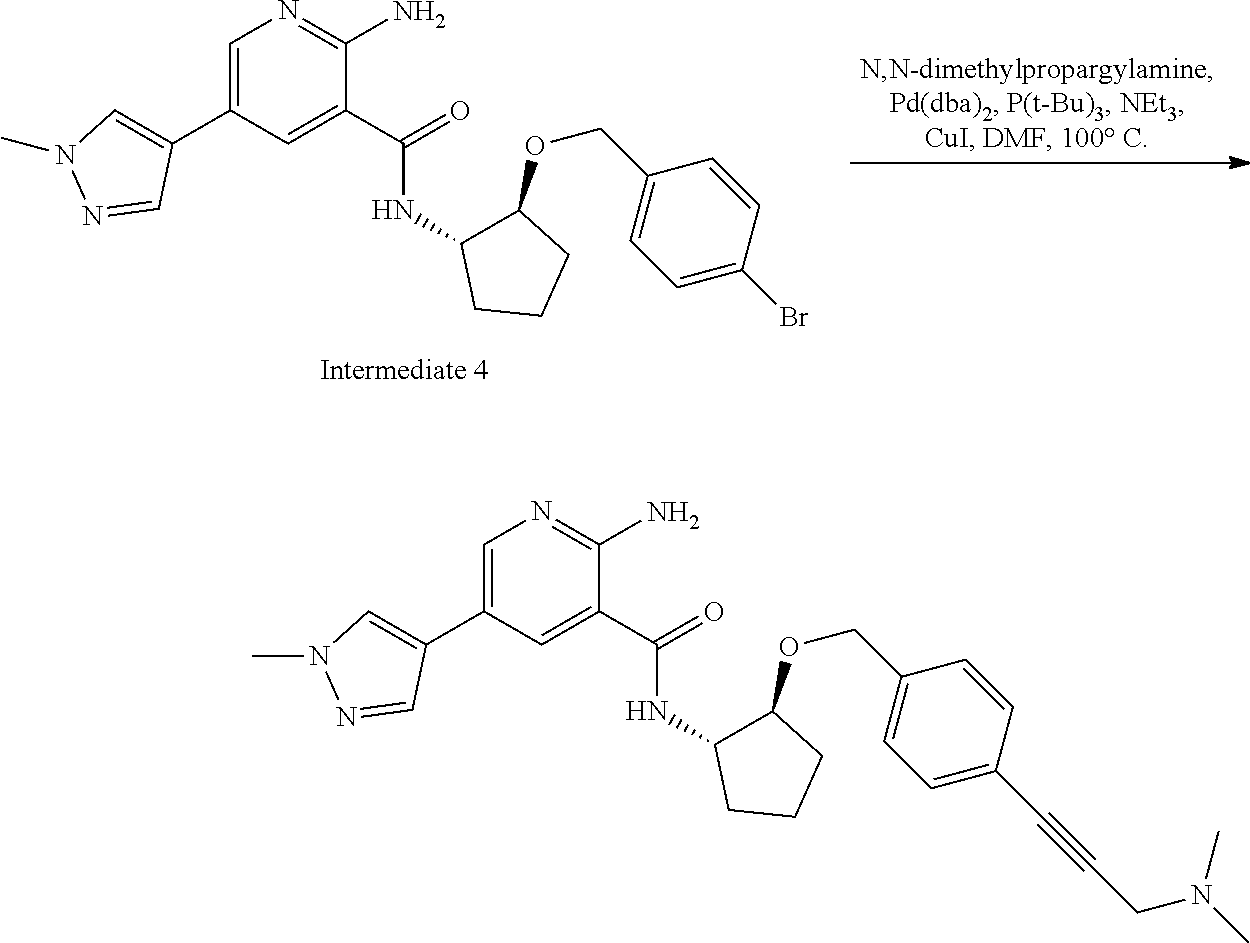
C1=C(C2=CN(C)N=C2)C=C(C(=O)NC2C(OCC3=CC=C(C#CCN(C)C)C=C3)CCC2)C(N)=N1.C1=C(C2=CN(C)N=C2)C=C(C(=O)NC2C(OCC3=CC=C(Br)C=C3)CCC2)C(N)=N1
